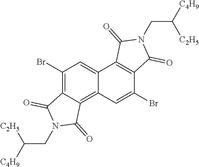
C1(Br)=C2C(=C3C(=C1)C1=C(C(Br)=C3)C(=O)N(CC([C4H9])[C2H5])C1=O)C(=O)N(CC([C2H5])[C4H9])C2=O
